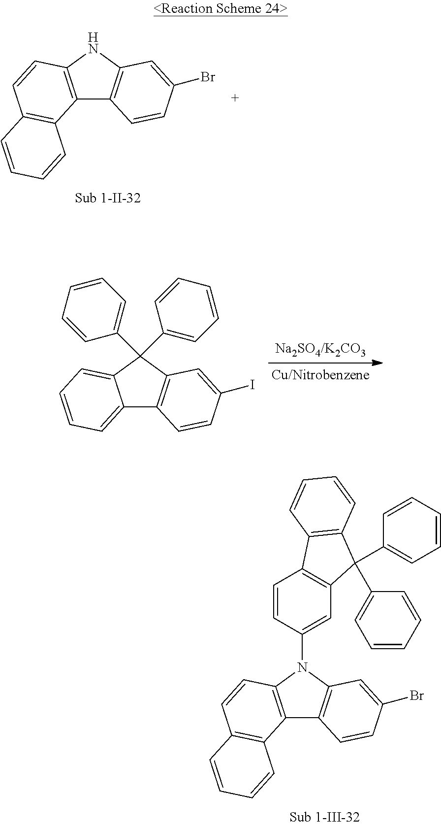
C12=C(NC3=C1C=CC(Br)=C3)C=CC1=C2C=CC=C1.C12=CC=CC=C1C(C1=CC=CC=C1)(C1=CC=CC=C1)C1=C2C=CC(I)=C1.C12=C(N(C3=CC4=C(C=C3)C3=C(C4(C4=CC=CC=C4)C4=CC=CC=C4)C=CC=C3)C3=C1C=CC(Br)=C3)C=CC1=C2C=CC=C1
